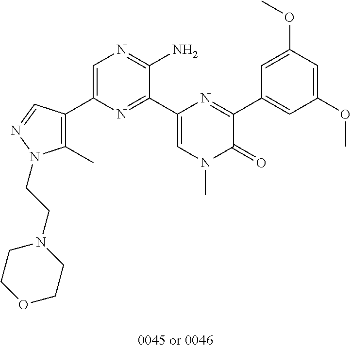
C1=C(C2=C(C)N(CCN3CCOCC3)N=C2)N=C(C2=CN(C)C(=O)C(C3=CC(OC)=CC(OC)=C3)=N2)C(N)=N1
